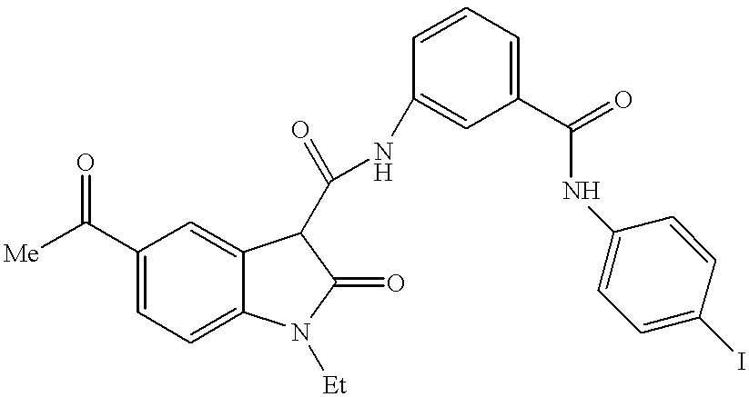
[Me]C(C1=CC=C2C(=C1)C(C(NC1=CC(C(=O)NC3=CC=C(I)C=C3)=CC=C1)=O)C(=O)N2[Et])=O
